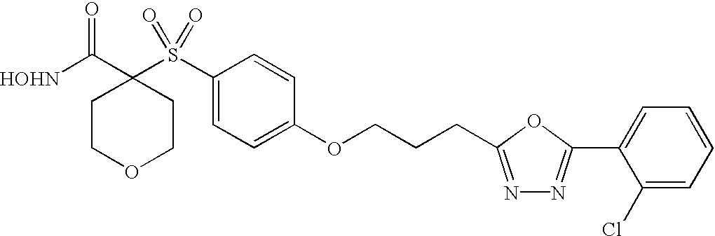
[HOHN]C(C1(S(C2=CC=C(OCCCC3=NN=C(C4=CC=CC=C4Cl)O3)C=C2)(=O)=O)CCOCC1)=O
